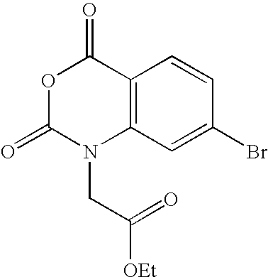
C12=C(C=C(Br)C=C1)N(CC(=O)[OEt])C(=O)OC2=O
